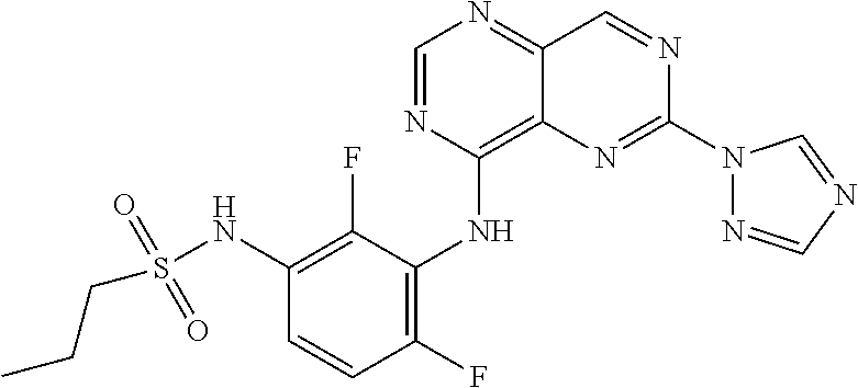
C1=NC(NC2=C(F)C=CC(NS(CCC)(=O)=O)=C2F)=C2C(=N1)C=NC(N1N=CN=C1)=N2
